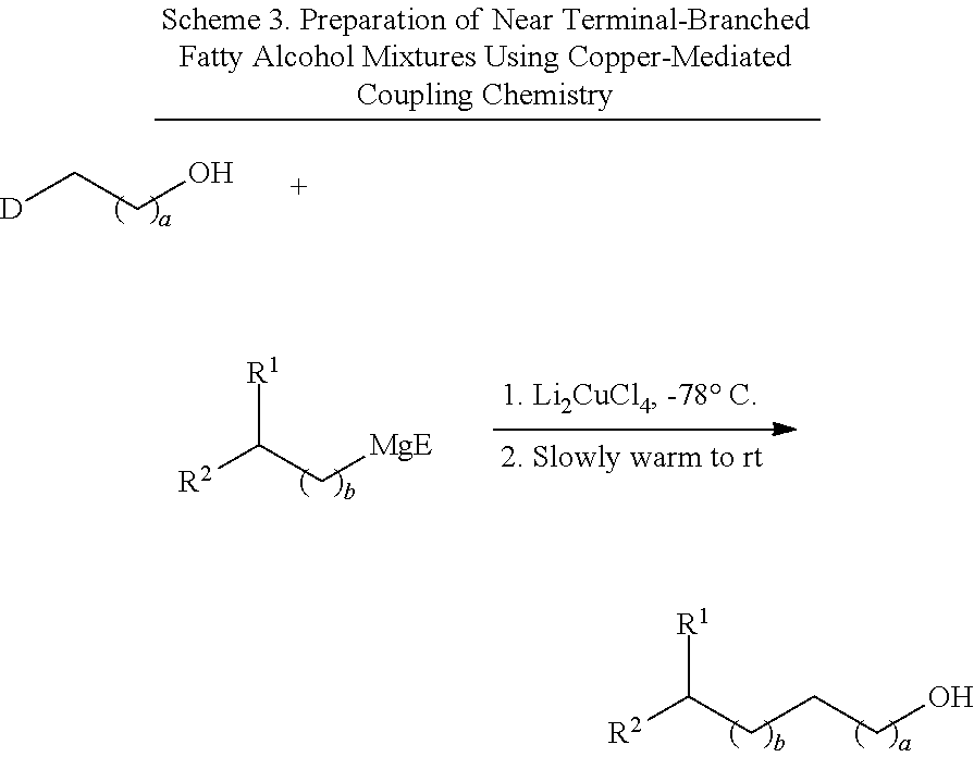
[D]CCO.[R2]C(C[MgE])[R1].[R2]C(CCCO)[R1]
